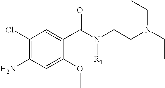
C1(Cl)=C(N)C=C(OC)C(C(N(CCN(CC)CC)[R1])=O)=C1
